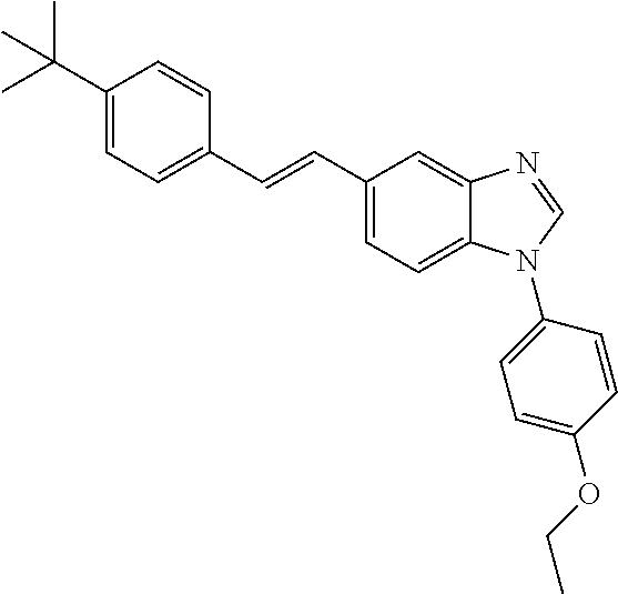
C1(C(C)(C)C)=CC=C(C=CC2=CC=C3C(=C2)N=CN3C2=CC=C(OCC)C=C2)C=C1
